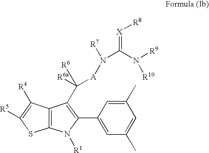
C12=C(C([R4])=C([R5])S1)C(C([R6])([A]N([R7])C(N([R9])[R10])=[X][R8])[R6a])=C(C1=CC(C)=CC(C)=C1)N2[R1]
